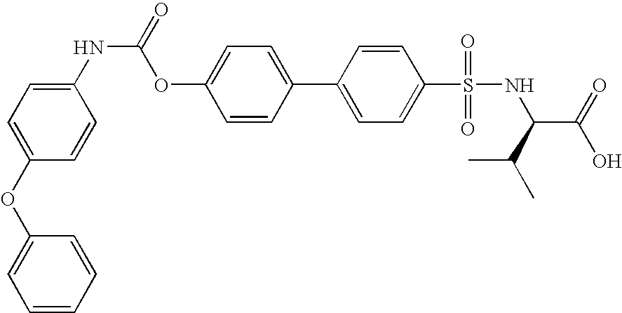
C1=CC=CC(OC2=CC=C(NC(=O)OC3=CC=C(C4=CC=C(S(NC(C(=O)O)C(C)C)(=O)=O)C=C4)C=C3)C=C2)=C1
